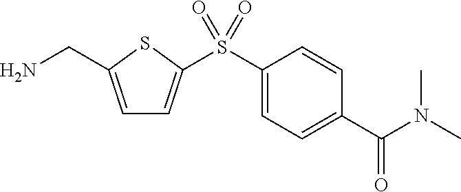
C1=C(CN)SC(S(C2=CC=C(C(N(C)C)=O)C=C2)(=O)=O)=C1
